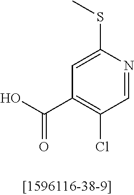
C1=C(SC)N=CC(Cl)=C1C(O)=O
